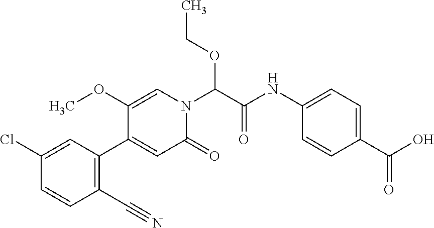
C1(C#N)=C(C2=CC(=O)N(C(C(NC3=CC=C(C(O)=O)C=C3)=O)OCC)C=C2OC)C=C(Cl)C=C1
